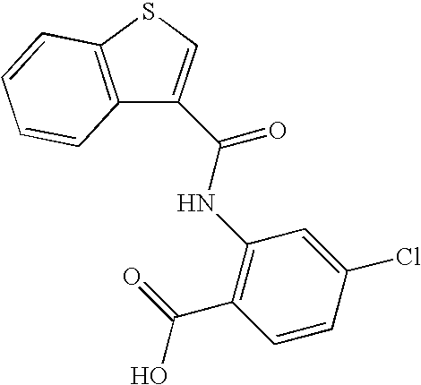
C12=C(SC=C1C(NC1=C(C(=O)O)C=CC(Cl)=C1)=O)C=CC=C2
